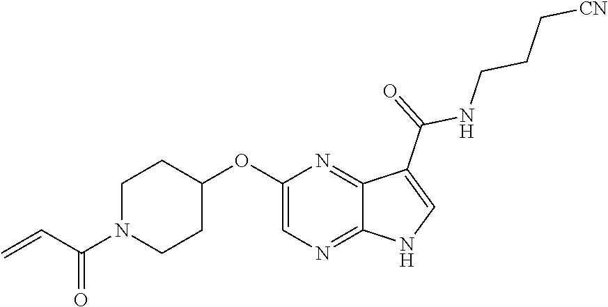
C1N(C(C=C)=O)CCC(OC2=CN=C3C(=N2)C(C(=O)NCCC[CN])=CN3)C1
